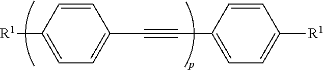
C1([R1])=CC=C(C#CC2=CC=C([R1])C=C2)C=C1
